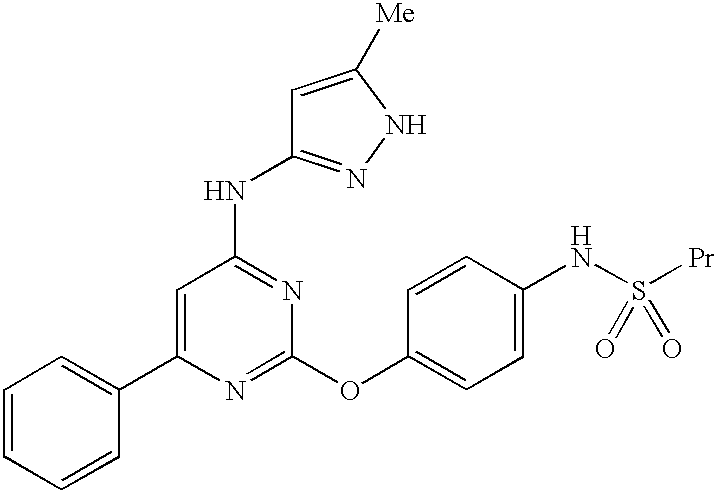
C1=C(C2=CC=CC=C2)N=C(OC2=CC=C(NS([Pr])(=O)=O)C=C2)N=C1NC1=NNC([Me])=C1
